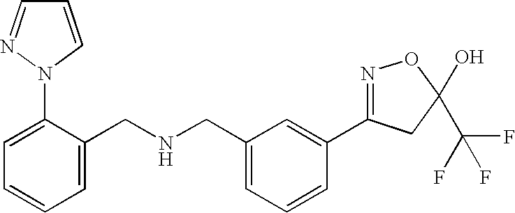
C1=C(CNCC2=CC=CC=C2N2N=CC=C2)C=C(C2=NOC(C(F)(F)F)(O)C2)C=C1
